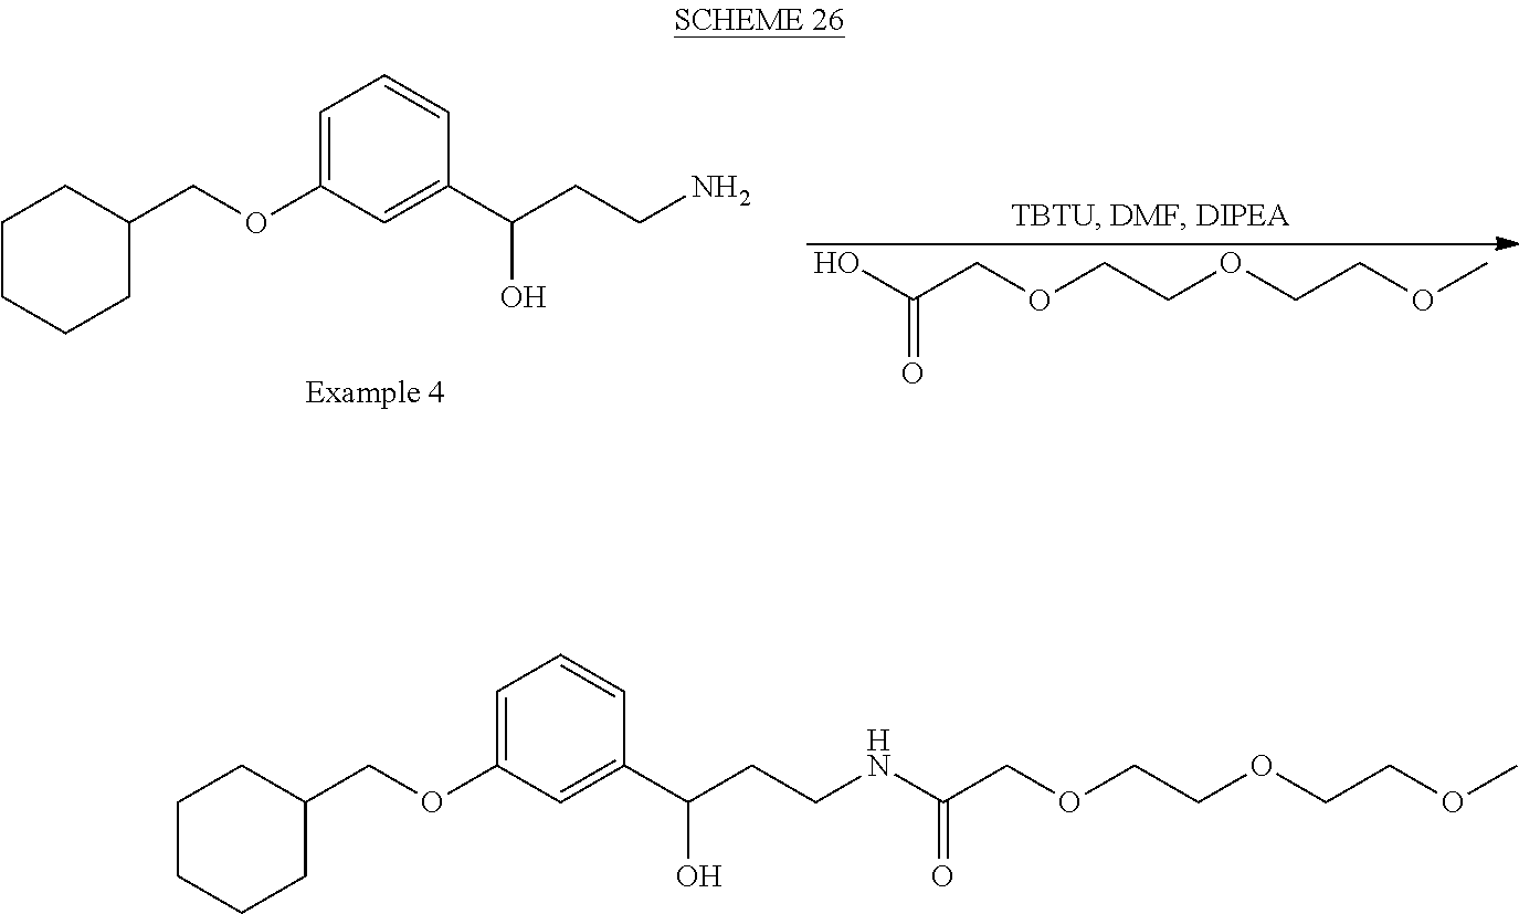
OC(COCCOCCOC)=O.C1(COC2=CC=CC(C(CCN)O)=C2)CCCCC1.C(COCCOCCOC)(=O)NCCC(C1=CC(OCC2CCCCC2)=CC=C1)O
